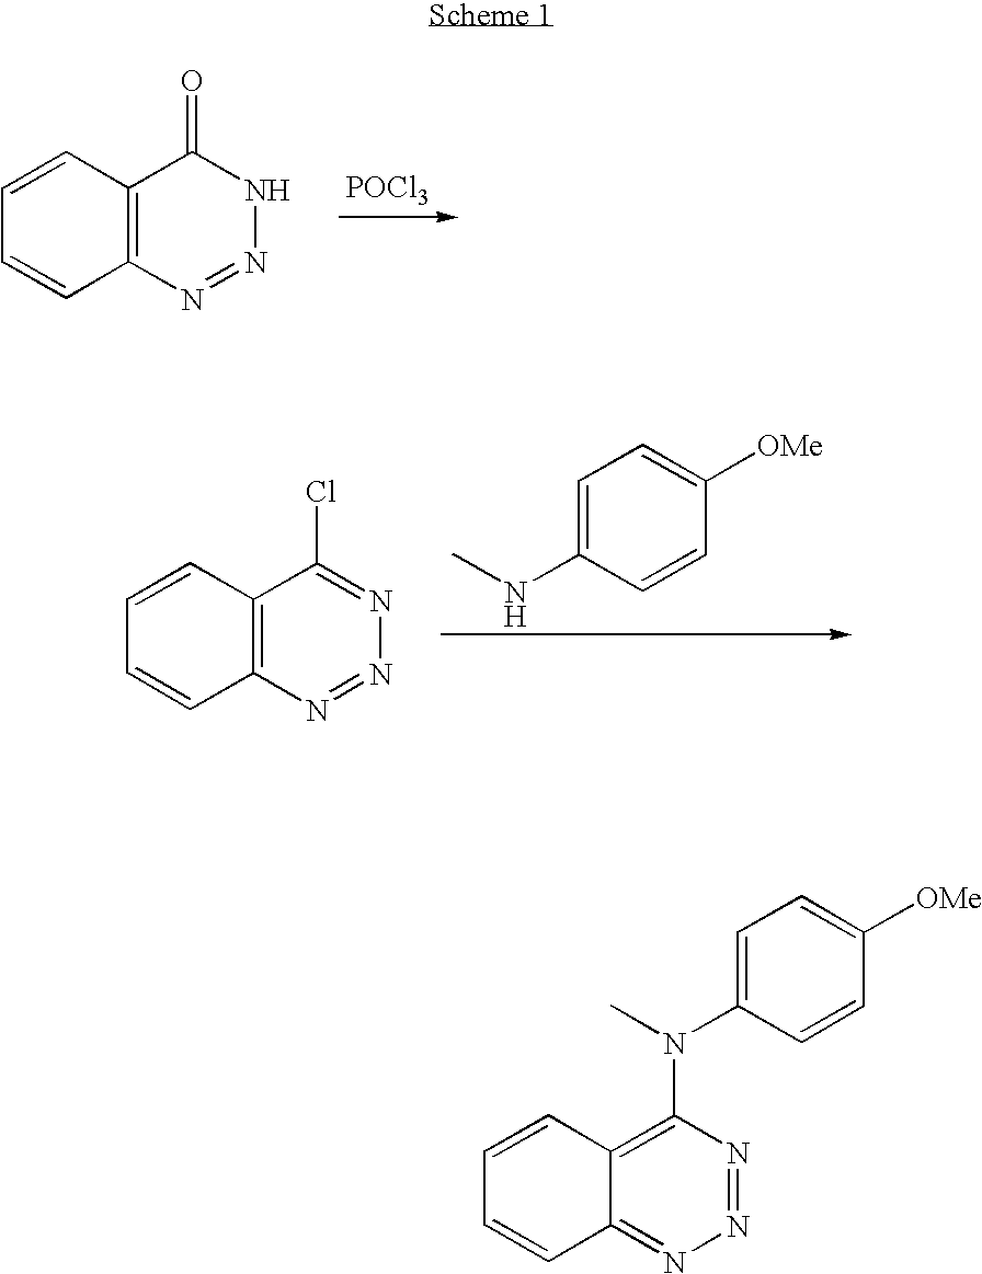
[POCl3].C1=CC2=C(C=C1)N=NNC2=O.C1=C(NC)C=CC([OMe])=C1.C1=CC2=C(C=C1)N=NN=C2Cl.C1=CC2=C(N(C3=CC=C([OMe])C=C3)C)N=NN=C2C=C1
